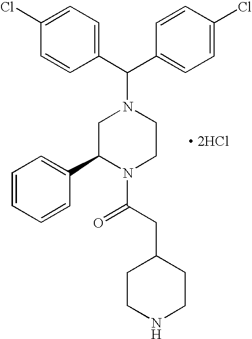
[ 2HCl].C1=C(Cl)C=CC(C(C2=CC=C(Cl)C=C2)N2CC(C3=CC=CC=C3)N(C(CC3CCNCC3)=O)CC2)=C1
